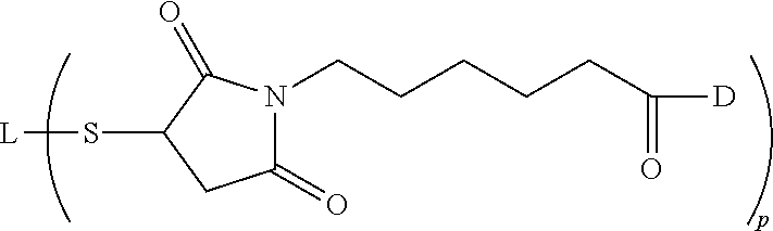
N1(CCCCCC(=O)[D])C(=O)CC(S[L])C1=O
